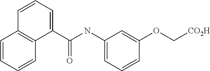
C1=CC=CC2=C1C=CC=C2C(NC1=CC=CC(OC[CO2H])=C1)=O
